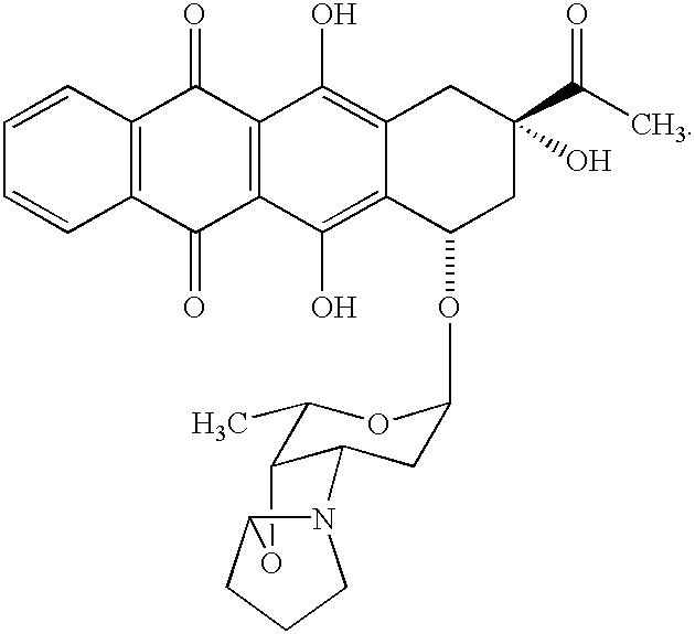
C1=CC2=C(C=C1)C(=O)C1=C(C2=O)C(O)=C2C(=C1O)C(OC1CC3C(C(C)O1)OC1N3CCC1)CC(C(C)=O)(O)C2
